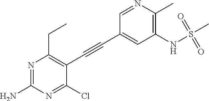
N1=C(N)N=C(Cl)C(C#CC2=CC(NS(C)(=O)=O)=C(C)N=C2)=C1CC
